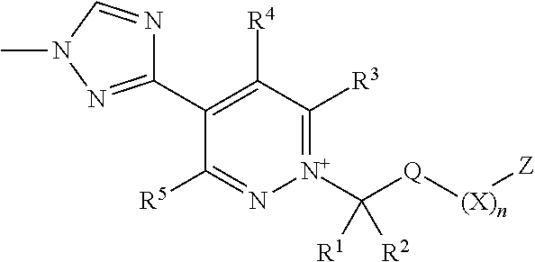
C1(C2=NN(C)C=N2)=C([R4])C([R3])=[N+](C([Q][(X)n][Z])([R1])[R2])N=C1[R5]
